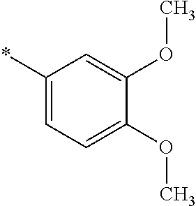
C1(*)=CC=C(OC)C(OC)=C1
